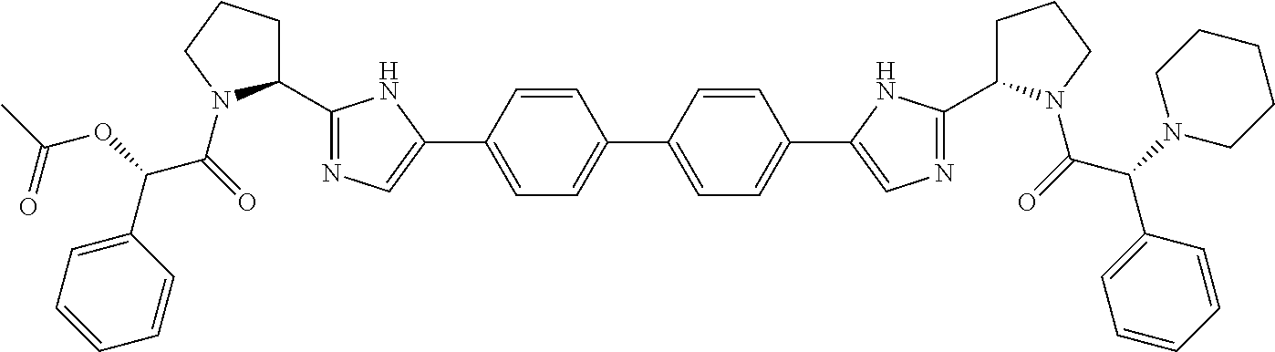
C1=CC(C2=CN=C(C3CCCN3C(=O)C(OC(C)=O)C3=CC=CC=C3)N2)=CC=C1C1=CC=C(C2=CN=C(C3CCCN3C(=O)C(N3CCCCC3)C3=CC=CC=C3)N2)C=C1
